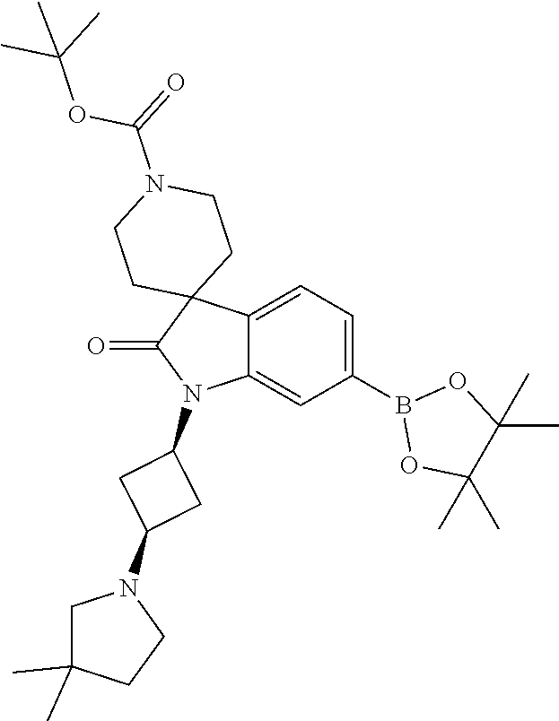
C12=CC=C(B3OC(C)(C)C(C)(C)O3)C=C1N(C1CC(N3CC(C)(C)CC3)C1)C(=O)C21CCN(C(OC(C)(C)C)=O)CC1
